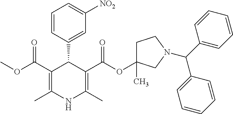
C1=CC(C2C(C(=O)OC)=C(C)NC(C)=C2C(=O)OC2(C)CCN(C(C3=CC=CC=C3)C3=CC=CC=C3)C2)=CC([NO2])=C1
